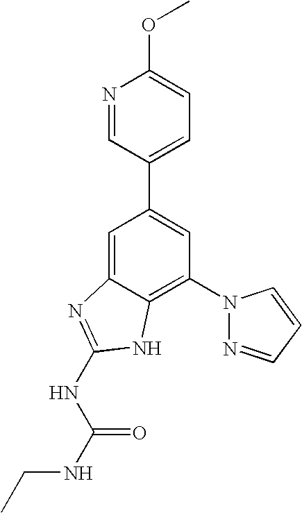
C1=C2C(=C(N3N=CC=C3)C=C1C1=CC=C(OC)N=C1)NC(NC(=O)NCC)=N2
